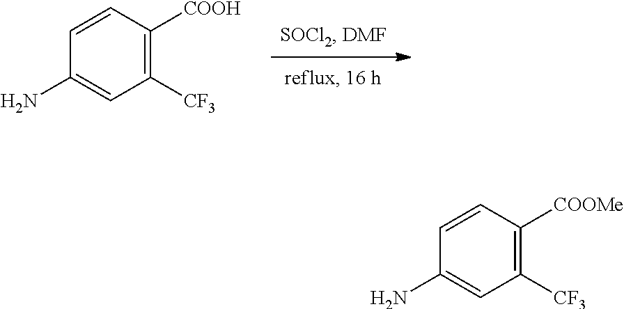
C1(N)=CC([CF3])=C([COOH])C=C1.C1(N)=CC([CF3])=C([COOMe])C=C1
